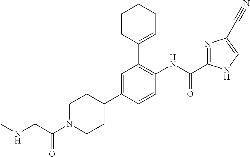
CNCC(N1CCC(C2=CC(C3=CCCCC3)=C(NC(C3=NC(C#N)=CN3)=O)C=C2)CC1)=O
